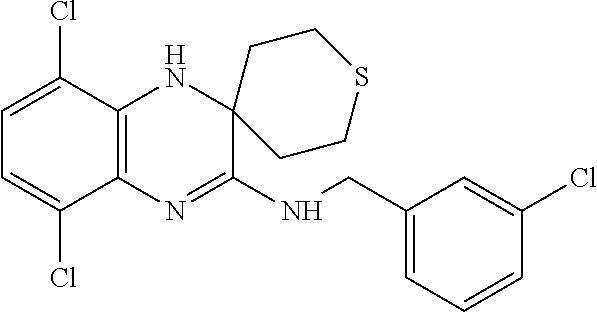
C1(CNC2=NC3=C(NC24CCSCC4)C(Cl)=CC=C3Cl)=CC=CC(Cl)=C1
